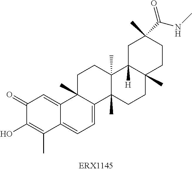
C1(=O)C(O)=C(C)C2=CC=C3C(C)(C2=C1)CCC1(C)C3(C)CCC2(C)C1([H])CC(C)(C(NC)=O)CC2
